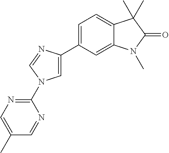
C1(C)=CN=C(N2C=C(C3=CC=C4C(=C3)N(C)C(=O)C4(C)C)N=C2)N=C1
